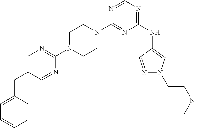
C1(N2CCN(C3=NC=C(CC4=CC=CC=C4)C=N3)CC2)=NC(NC2=CN(CCN(C)C)N=C2)=NC=N1
